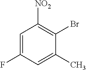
C1=C(F)C=C(C)C(Br)=C1[NO2]
